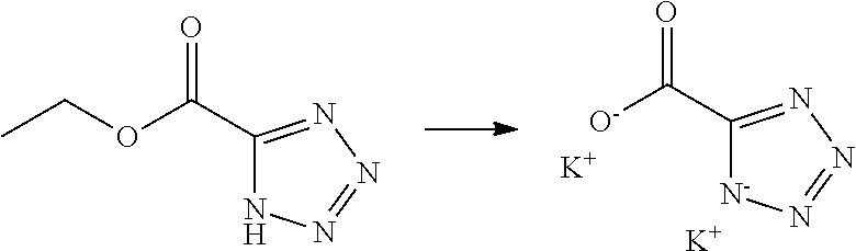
C1(C([O-])=O)=NN=N[N-]1.[K].[K].C1(C(OCC)=O)=NN=NN1
